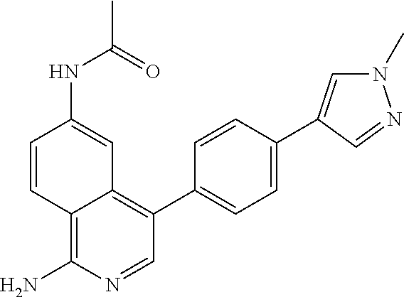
C1=NC(N)=C2C(=C1C1=CC=C(C3=CN(C)N=C3)C=C1)C=C(NC(C)=O)C=C2
